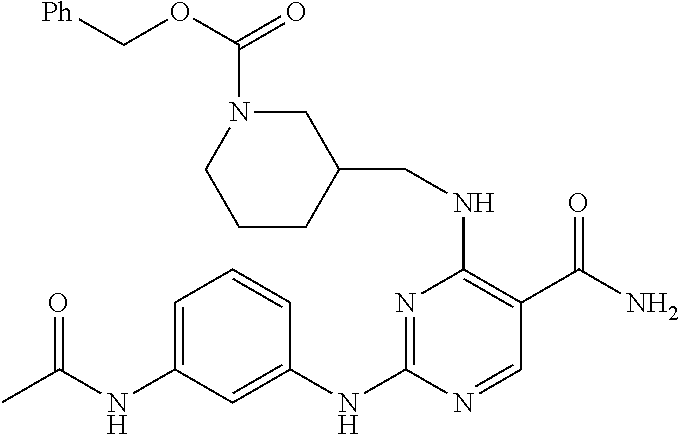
C1=C(NC(C)=O)C=C(NC2=NC(NCC3CN(C(OC[Ph])=O)CCC3)=C(C(N)=O)C=N2)C=C1
